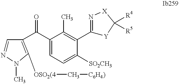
C1=NN(C)C([OSO2(4]C[C6H4)])=C1C(C1=CC=C([SO2CH3])C(C2=N[X]C([R4])([R5])[Y]2)=C1C)=O
